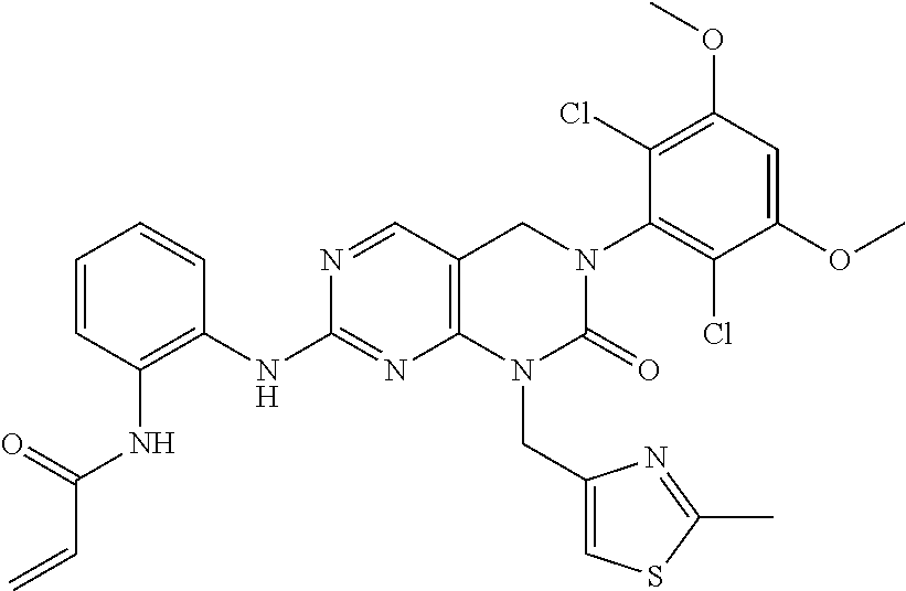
N1=CC2=C(N=C1NC1=C(NC(=O)C=C)C=CC=C1)N(CC1=CSC(C)=N1)C(=O)N(C1=C(Cl)C(OC)=CC(OC)=C1Cl)C2
